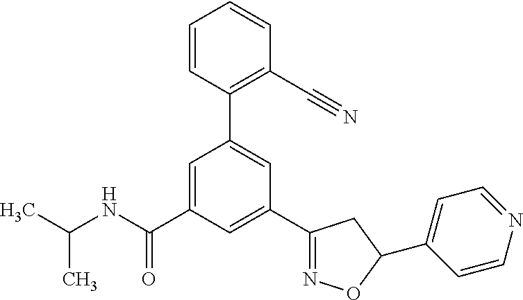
CC(NC(C1=CC(C2=C(C#N)C=CC=C2)=CC(C2=NOC(C3=CC=NC=C3)C2)=C1)=O)C
